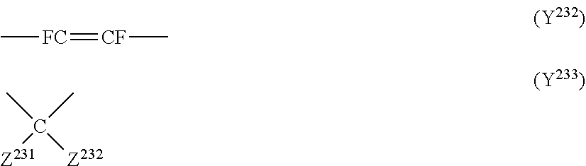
C[FC]=[CF]C.CC([Z232])(C)[Z231]
